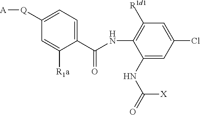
C1(C(NC2=C([R1d1])C=C(Cl)C=C2NC([X])=O)=O)=CC=C([Q][A])C=C1[R1a]
